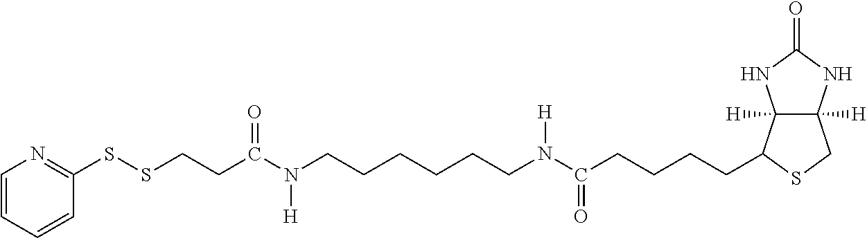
C12([H])C([H])(NC(=O)N1)CSC2CCCCC(N(CCCCCCN(C(CCSSC1=NC=CC=C1)=O)[H])[H])=O
